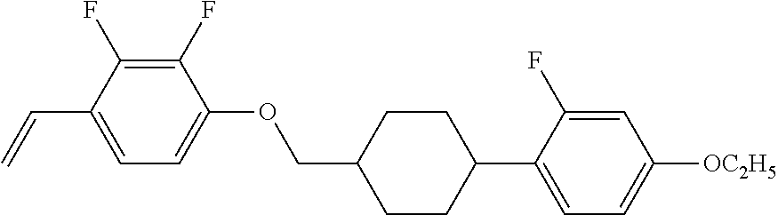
C1(F)=C(F)C(C=C)=CC=C1OCC1CCC(C2=CC=C([OC2H5])C=C2F)CC1
